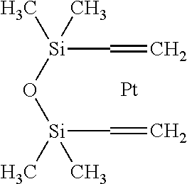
C[Si](O[Si](C)(C=C)C)(C=C)C.[Pt]
